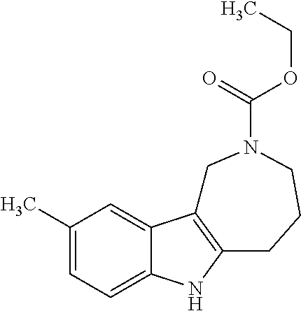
C1(C)=CC=C2C(=C1)C1=C(N2)CCCN(C(OCC)=O)C1
